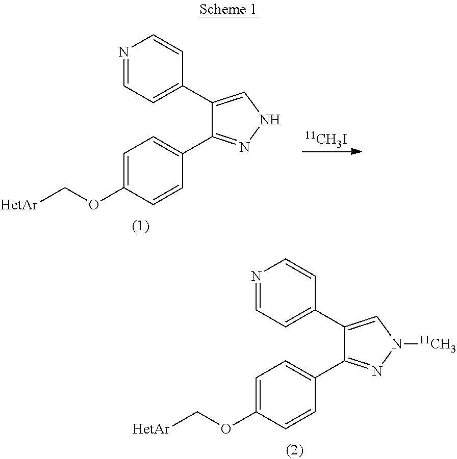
C1(C2=CC=NC=C2)=CNN=C1C1=CC=C(OC[HetAr])C=C1.[11CH3I].C1(C2=CC=NC=C2)=CN([11CH3])N=C1C1=CC=C(OC[HetAr])C=C1
